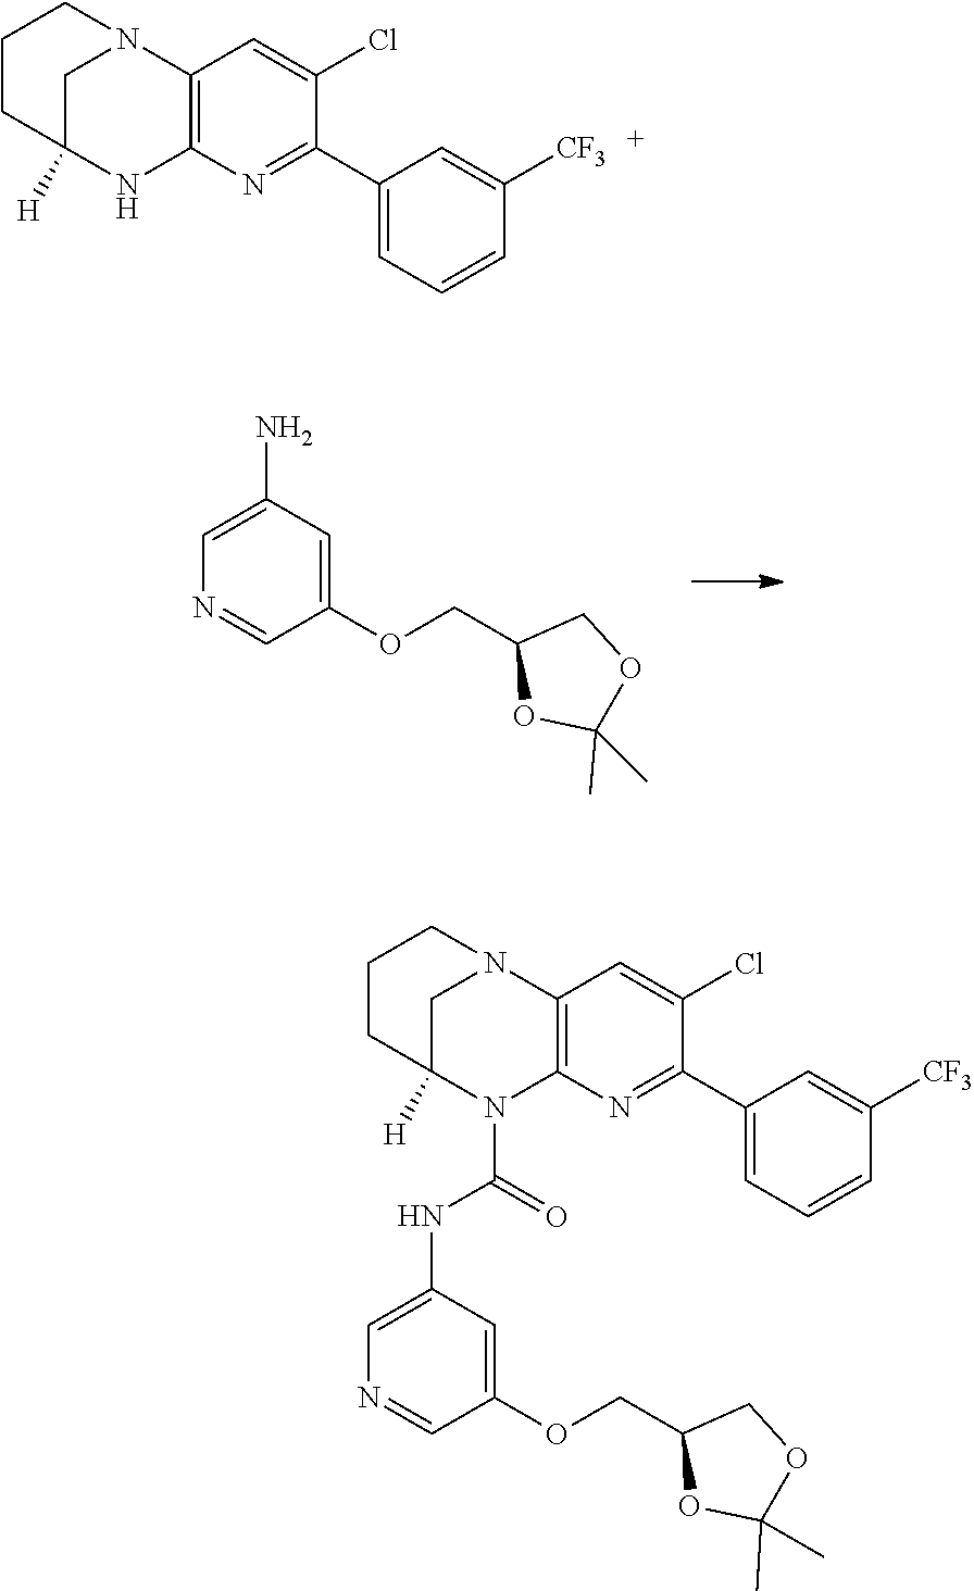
C1(C2=NC3=C(C=C2Cl)N2CC([H])(N3)CCC2)=CC=CC([CF3])=C1.C1=C(N)C=C(OCC2OC(C)(C)OC2)C=N1.C1=C(NC(N2C3=C(C=C(Cl)C(C4=CC=CC([CF3])=C4)=N3)N3CC2([H])CCC3)=O)C=C(OCC2OC(C)(C)OC2)C=N1
